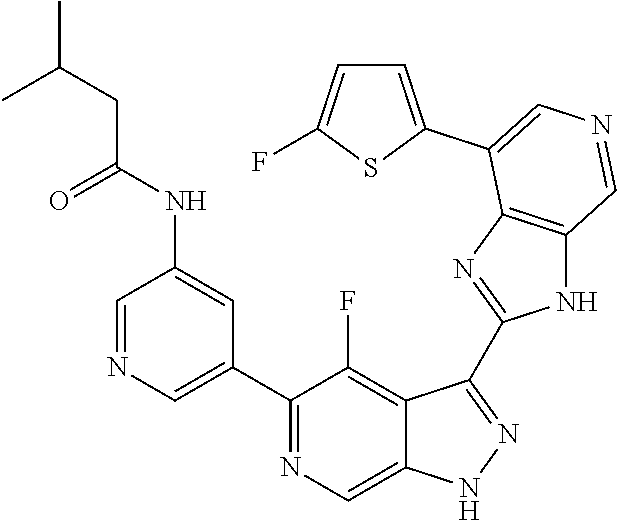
C1(C2=CN=CC(NC(CC(C)C)=O)=C2)=NC=C2C(=C1F)C(C1=NC3=C(N1)C=NC=C3C1=CC=C(F)S1)=NN2
